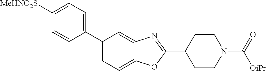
C1([MeHNO2S])=CC=C(C2=CC=C3C(=C2)N=C(C2CCN(C([OiPr])=O)CC2)O3)C=C1
